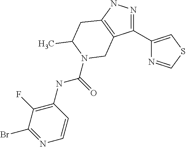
N1=C(C2=CSC=N2)C2=C(N1)CC(C)N(C(=O)NC1=C(F)C(Br)=NC=C1)C2
